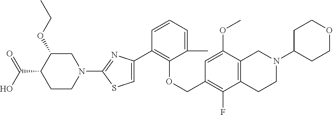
C1(C2=CSC(N3CC(OCC)C(C(=O)O)CC3)=N2)=C(OCC2=C(F)C3=C(C(OC)=C2)CN(C2CCOCC2)CC3)C(C)=CC=C1
